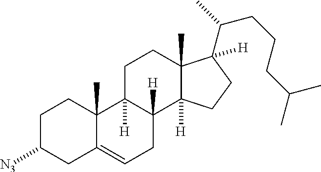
C1C([N3])CC2=CCC3([H])C([H])(C2(C)C1)CCC1(C)C3([H])CCC1(C(C)CCCC(C)C)[H]
